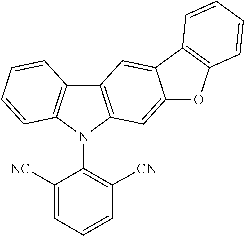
C12=C(N(C3=C([CN])C=CC=C3[NC])C3=C1C=CC=C3)C=C1C(=C2)C2=C(O1)C=CC=C2
